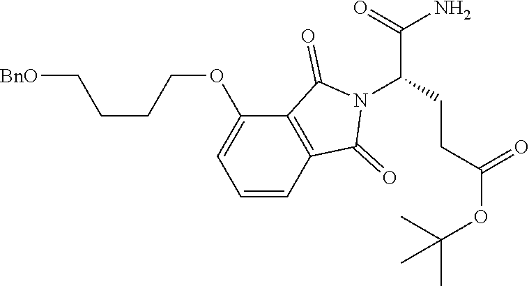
[BnO]CCCCOC1=CC=CC2=C1C(=O)N(C(C(=O)N)CCC(OC(C)(C)C)=O)C2=O
